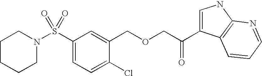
S(C1=CC=C(Cl)C(COCC(C2=CNC3=C2C=CC=N3)=O)=C1)(=O)(=O)N1CCCCC1
